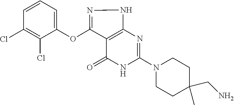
C1C(C)(CN)CCN(C2=NC3=C(C(OC4=CC=CC(Cl)=C4Cl)=NN3)C(=O)N2)C1
